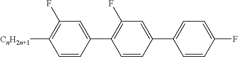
C1=CC(C2=C(F)C=C(C3=CC=C(F)C=C3)C=C2)=CC(F)=C1[CnH2n+1]
